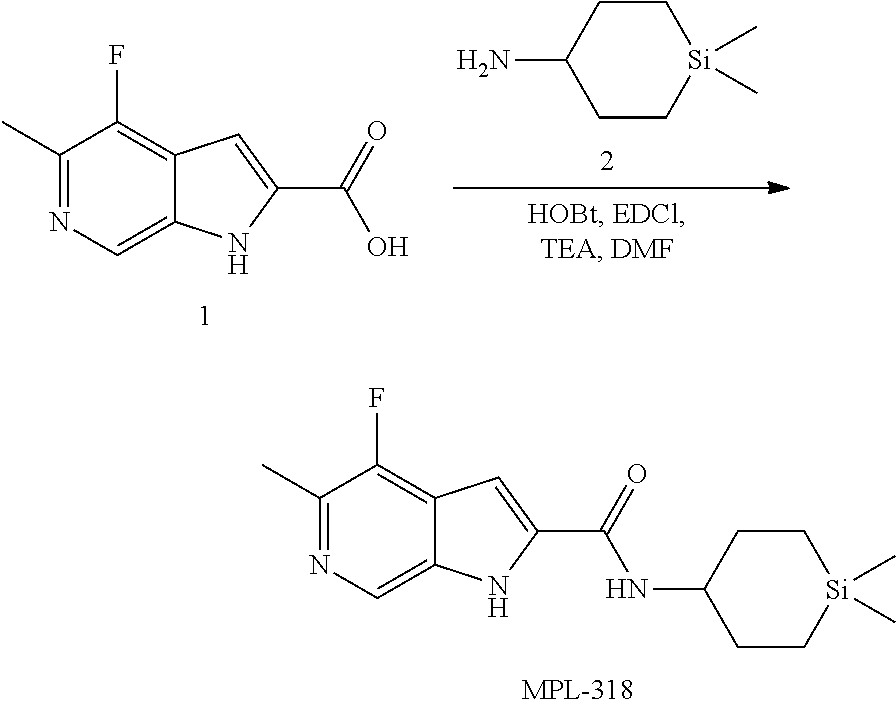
C1C[Si](C)(C)CCC1N.C1(C)=NC=C2C(=C1F)C=C(C(=O)O)N2.C1(C)=NC=C2C(=C1F)C=C(C(=O)NC1CC[Si](C)(C)CC1)N2
